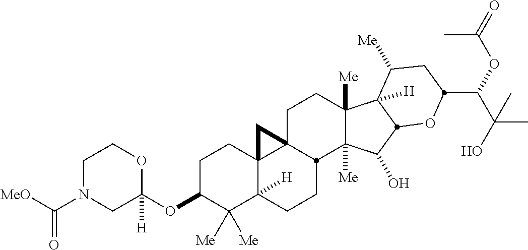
[MeO]C(N1CC(OC2C([Me])([Me])C3([H])C4(CC2)C2(CCC5([Me])C([Me])(C(O)C6C5([H])C([Me])CC(C(C(C)(C)O)OC(C)=O)O6)C2CC3)C4)([H])OCC1)=O
